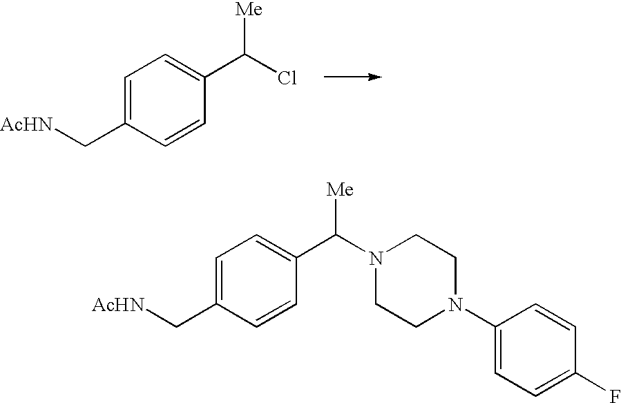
C1=C(C[AcHN])C=CC(C(Cl)[Me])=C1.C1=C(C[AcHN])C=CC(C(N2CCN(C3=CC=C(F)C=C3)CC2)[Me])=C1
